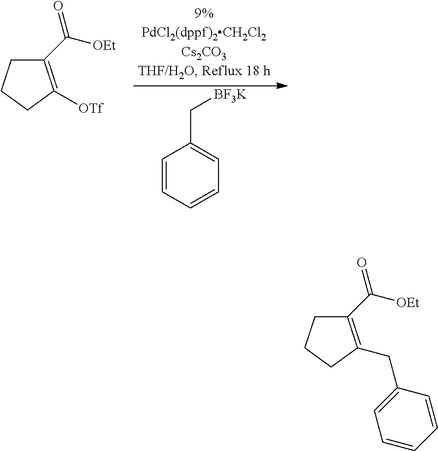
C1=CC=CC=C1C[BF3K].C1(C([OEt])=O)=C([OTf])CCC1.C1(C([OEt])=O)=C(CC2=CC=CC=C2)CCC1
